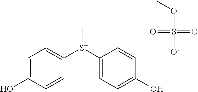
C1=C(O)C=CC([S+](C2=CC=C(O)C=C2)C)=C1.O=S(=O)(OC)[O-]
